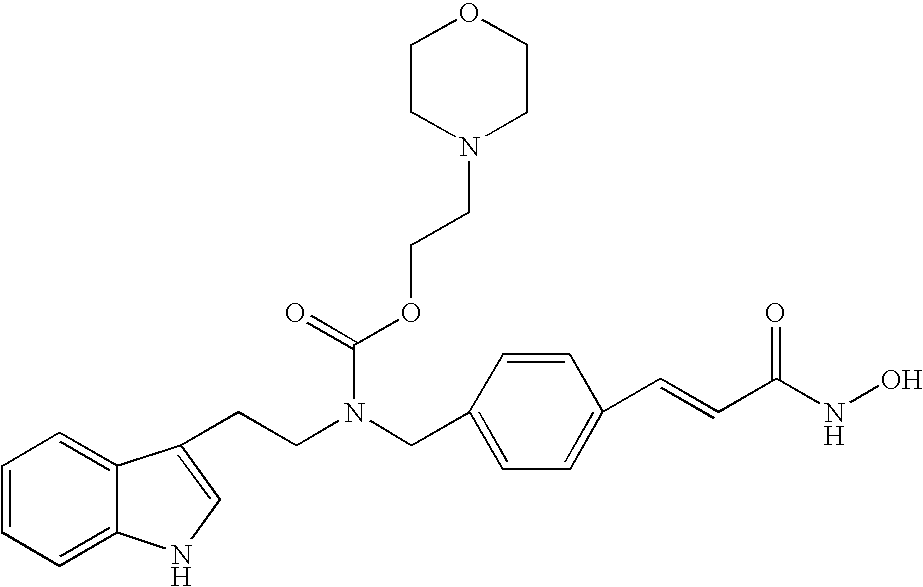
C1=CC=C2C(=C1)C(CCN(CC1=CC=C(C=CC(NO)=O)C=C1)C(=O)OCCN1CCOCC1)=CN2
